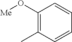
C1(O[Me])=C(C)C=CC=C1
